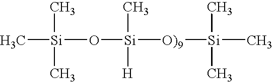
[Si]([O)9][Si](C)(C)C)(O[Si](C)(C)C)(C)[H]
